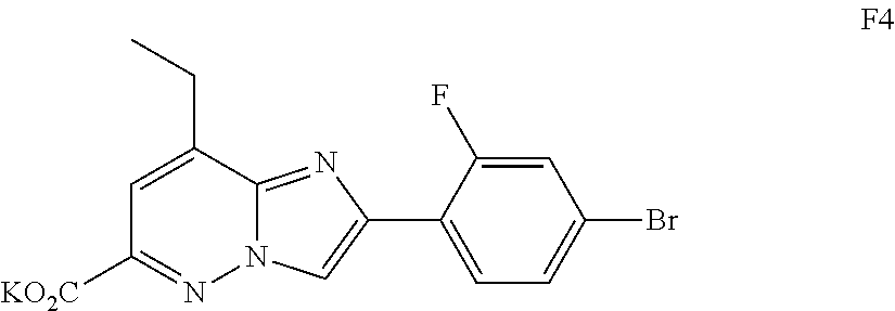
C1(C2=CC=C(Br)C=C2F)=CN2C(=N1)C(CC)=CC([KO2C])=N2
